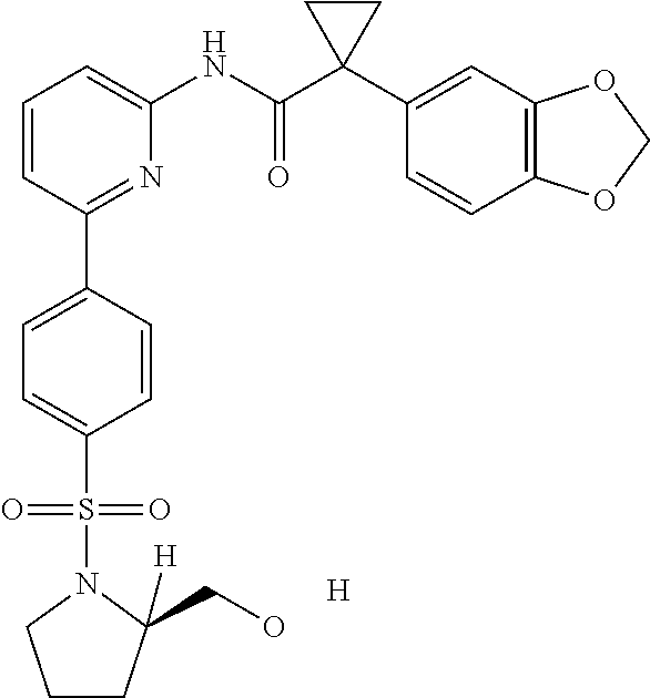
C1=CC(C2=CC=C(S(=O)(=O)N3CCCC3(CO)[H])C=C2)=NC(NC(C2(C3=CC4=C(C=C3)OCO4)CC2)=O)=C1.[H]
